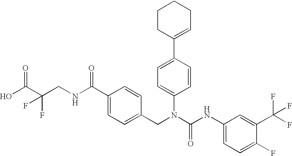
OC(C(CNC(C1=CC=C(CN(C(NC2=CC=C(F)C(C(F)(F)F)=C2)=O)C2=CC=C(C3=CCCCC3)C=C2)C=C1)=O)(F)F)=O
